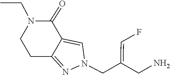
C1CC2=NN(CC(CN)=CF)C=C2C(=O)N1CC
